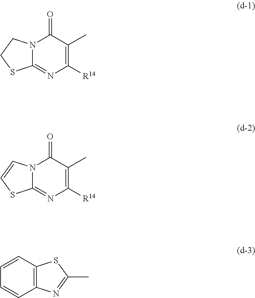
C12=NC([R14])=C(C)C(=O)N1CCS2.C12=NC([R14])=C(C)C(=O)N1C=CS2.C12=C(C=CC=C1)SC(C)=N2
